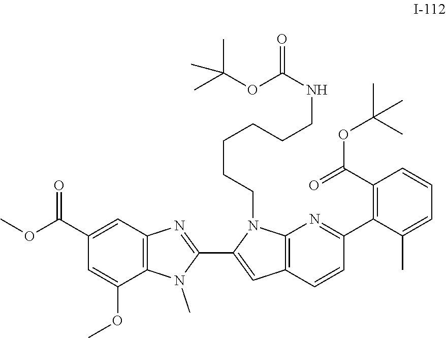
C1(C(OC)=O)=CC2=C(C(OC)=C1)N(C)C(C1=CC3=C(N1CCCCCCNC(=O)OC(C)(C)C)N=C(C1=C(C(=O)OC(C)(C)C)C=CC=C1C)C=C3)=N2
